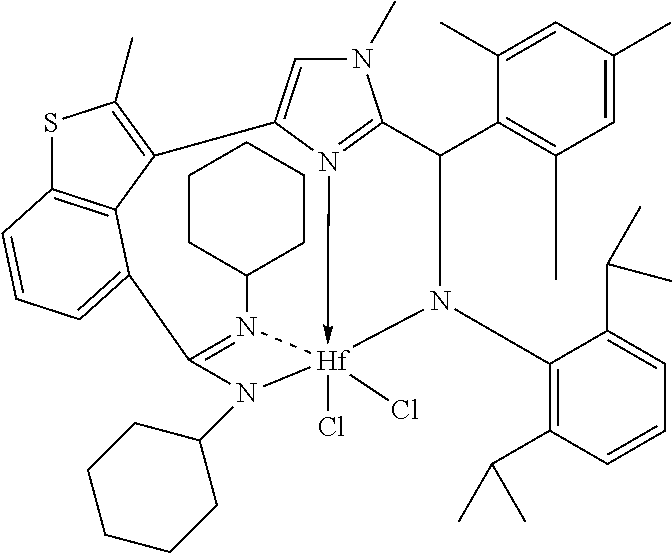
N1(C)C=C2N3->[Hf]4(Cl)(Cl)(N(C5=C(C(C)C)C=CC=C5C(C)C)C(C5=C(C)C=C(C)C=C5C)C=31)N(C1CCCCC1)=C(C1=CC=CC3=C1C2=C(C)S3)N4C1CCCCC1
